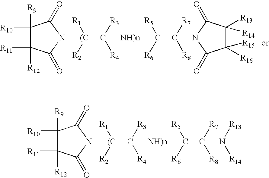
C1([R9])([R10])C([R12])([R11])C(=O)N([(C](C([R3])([R4])[NH)n]C(C([R7])([R8])N2C(=O)C([R15])([R16])C([R13])([R14])C2=O)([R5])[R6])([R1])[R2])C1=O.C1([R9])([R10])C([R12])([R11])C(=O)N([(C](C([R3])([R4])[NH)n]C(C([R7])([R8])N([R13])[R14])([R5])[R6])([R1])[R2])C1=O
